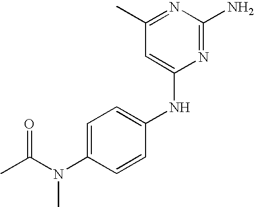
C1=C(N(C(C)=O)C)C=CC(NC2=CC(C)=NC(N)=N2)=C1
